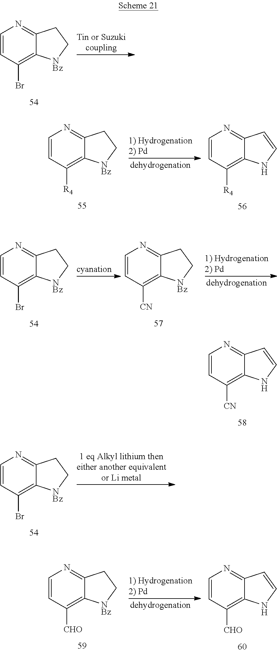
C1=CC(Br)=C2C(=N1)CC[NBz]2.C1=CC([R4])=C2C(=N1)CC[NBz]2.C1=CC([R4])=C2C(=N1)C=CN2.C1=CC([CN])=C2C(=N1)C=CN2.C1=CC([CHO])=C2C(=N1)CC[NBz]2.C1=CC([CHO])=C2C(=N1)C=CN2.C1=CC(Br)=C2C(=N1)CC[NBz]2.C1=CC([CN])=C2C(=N1)CC[NBz]2.C1=CC(Br)=C2C(=N1)CC[NBz]2
